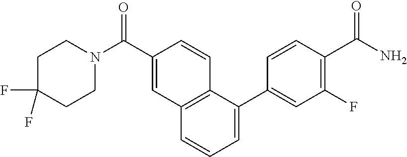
C1C(F)(F)CCN(C(C2=CC3=C(C=C2)C(C2=CC(F)=C(C(N)=O)C=C2)=CC=C3)=O)C1
